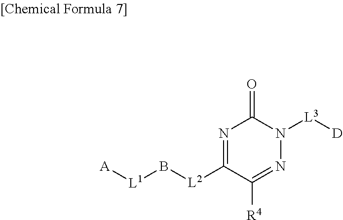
N1=C([L2]B[L1][A])C([R4])=NN([L3][D])C1=O
